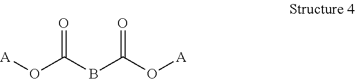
O=C(BC(O[A])=O)O[A]
